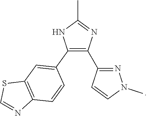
C1(C2=CC3=C(C=C2)N=CS3)=C(C2=NN(C)C=C2)N=C(C)N1
